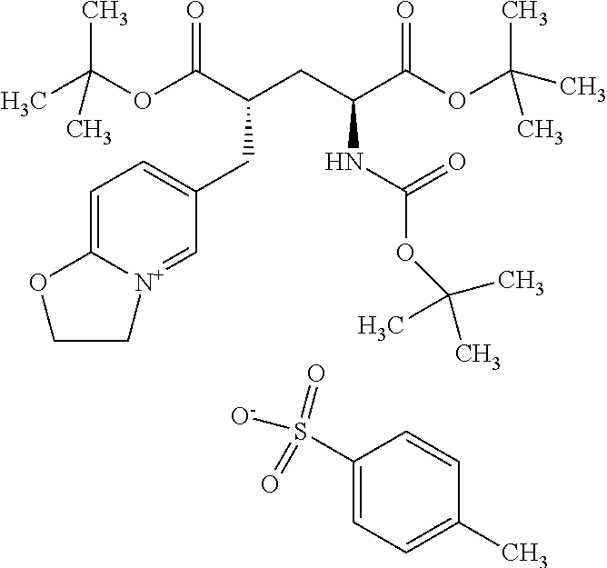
CC(OC(C(CC(C(OC(C)(C)C)=O)NC(=O)OC(C)(C)C)CC1=CC=C2[N+](=C1)CCO2)=O)(C)C.C1(S([O-])(=O)=O)=CC=C(C)C=C1
